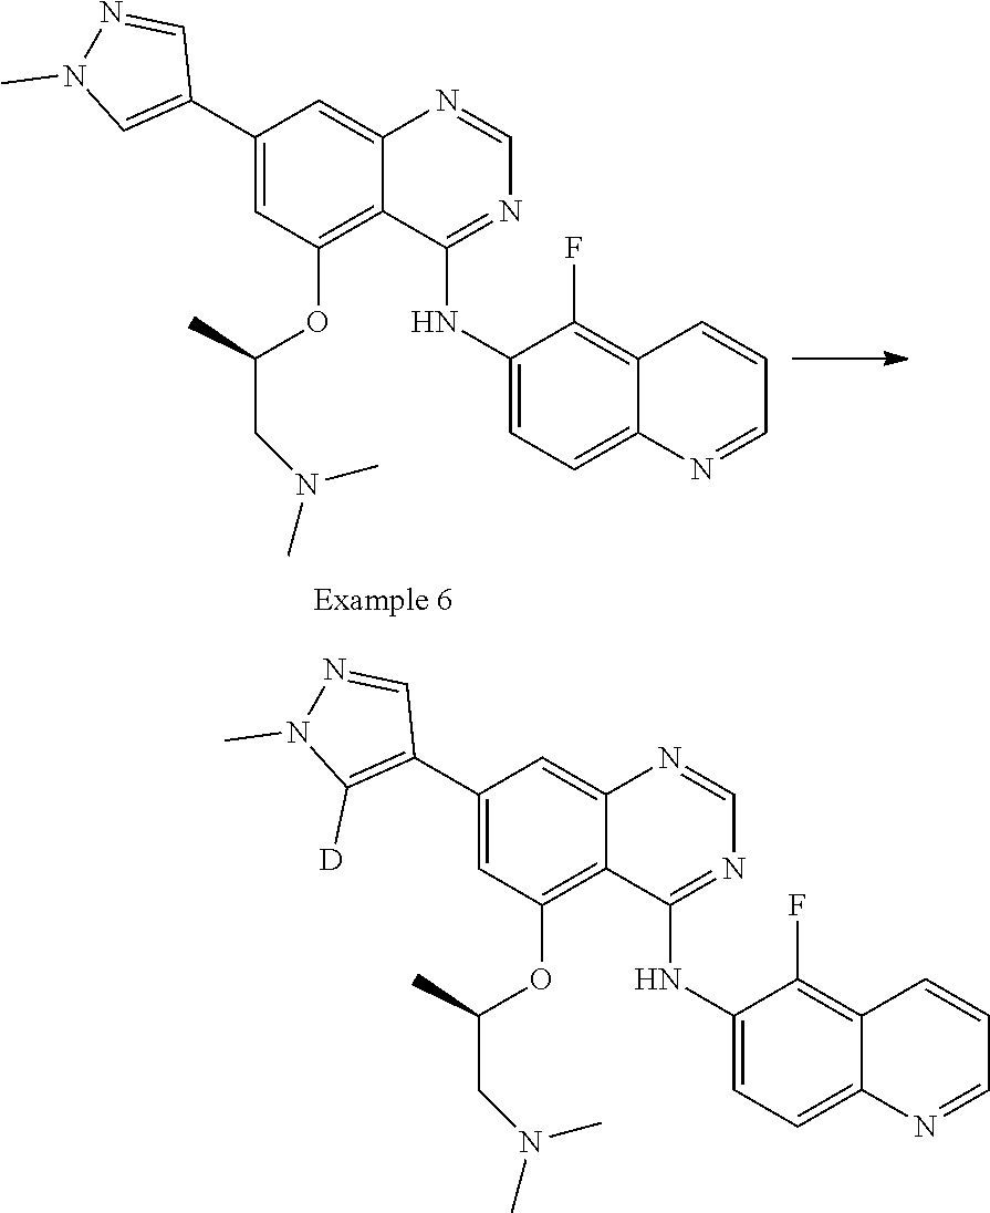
C1(C2=CN(C)N=C2)=CC(OC(CN(C)C)C)=C2C(=C1)N=CN=C2NC1=CC=C2C(=C1F)C=CC=N2.C1(C2=C([D])N(C)N=C2)=CC(OC(CN(C)C)C)=C2C(=C1)N=CN=C2NC1=CC=C2C(=C1F)C=CC=N2
